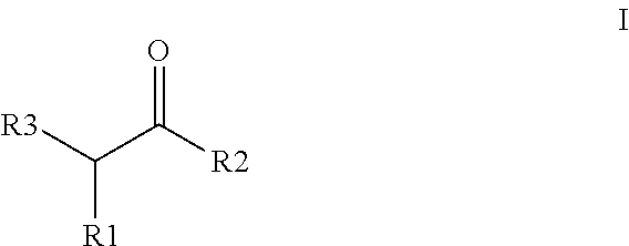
[R3]C(C([R2])=O)[R1]
